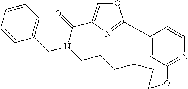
O1C=C2N=C1C1=CC(=NC=C1)OCCCCCCN(CC1=CC=CC=C1)C2=O
